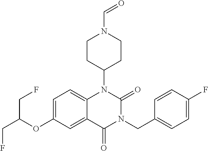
C12=CC=C(OC(CF)CF)C=C1C(=O)N(CC1=CC=C(F)C=C1)C(=O)N2C1CCN(C=O)CC1
